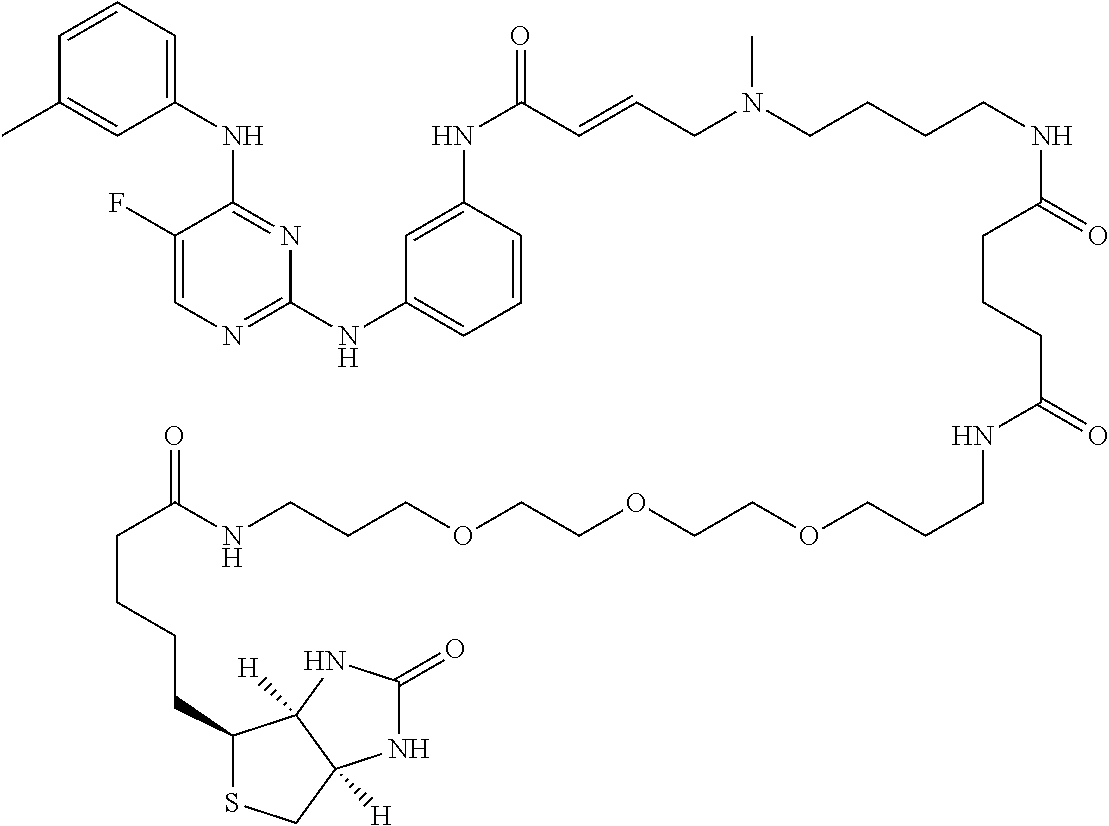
N(C1=NC=C(F)C(NC2=CC=CC(C)=C2)=N1)C1=CC=CC(NC(=O)C=CCN(CCCCNC(=O)CCCC(=O)NCCCOCCOCCOCCCNC(CCCCC2SCC3([H])C2([H])NC(=O)N3)=O)C)=C1
